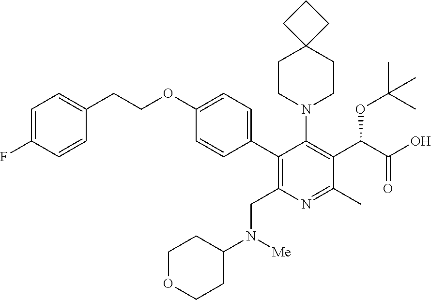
C1(OCCC2=CC=C(F)C=C2)=CC=C(C2=C(CN([Me])C3CCOCC3)N=C(C)C(C(C(O)=O)OC(C)(C)C)=C2N2CCC3(CC2)CCC3)C=C1
